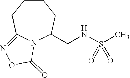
N12C(CNS(C)(=O)=O)CCCCC1=NOC2=O
